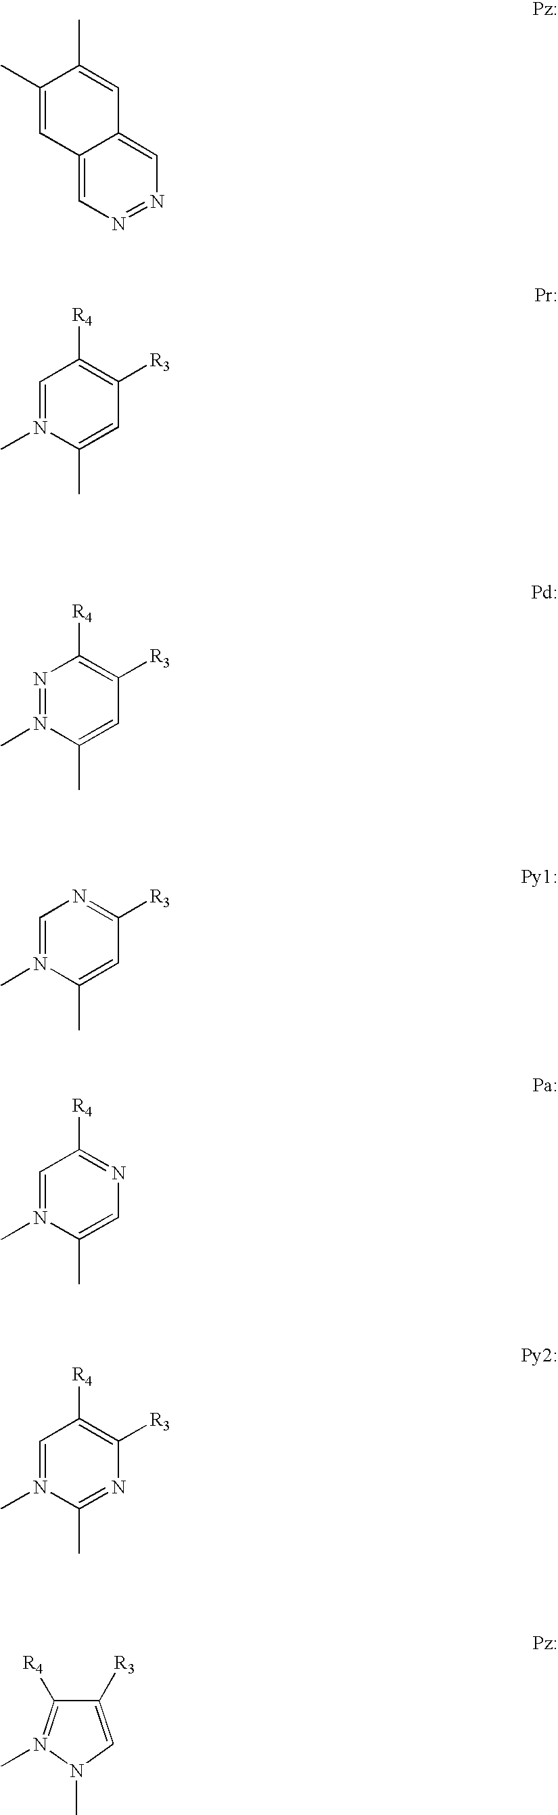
C1(C)=CC2=CN=NC=C2C=C1C.C1=N(C)C(C)=CC([R3])=C1[R4].N1=N(C)C(C)=CC([R3])=C1[R4].C1=N(C)C(C)=CC([R3])=N1.C1=N(C)C(C)=CN=C1[R4].C1=N(C)C(C)=NC([R3])=C1[R4].C1([R3])=CN(C)N(C)=C1[R4]
